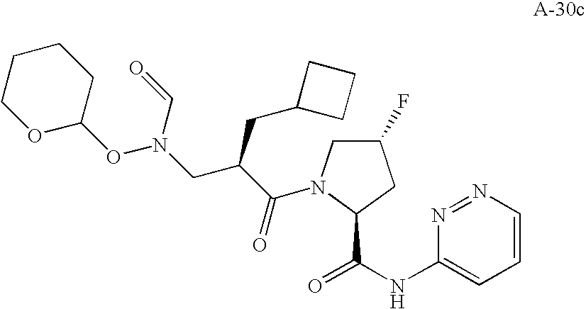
C1(F)CN(C(C(CN(OC2OCCCC2)C=O)CC2CCC2)=O)C(C(NC2=CC=CN=N2)=O)C1
